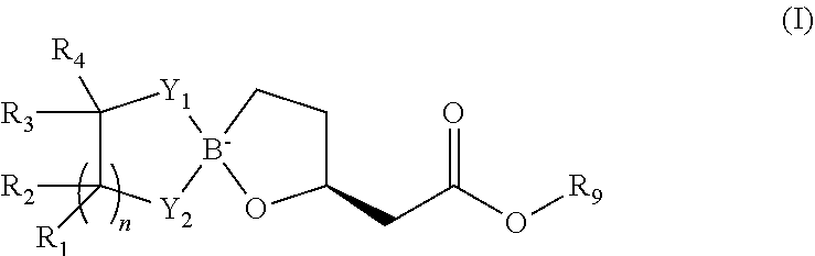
C1([R3])([R4])C([R2])([R1])[Y2][B-]2([Y1]1)OC(CC(O[R9])=O)CC2
